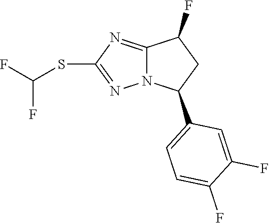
C12=NC(SC(F)F)=NN1C(C1=CC=C(F)C(F)=C1)CC2F
